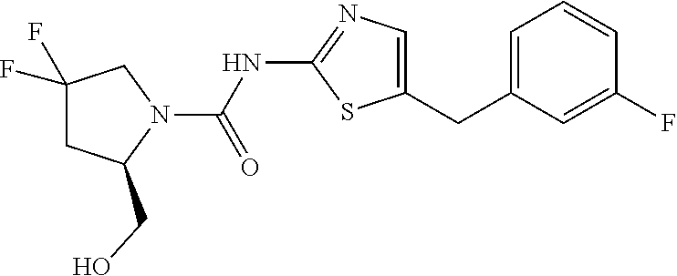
C1=C(CC2=CN=C(NC(=O)N3CC(F)(F)CC3CO)S2)C=C(F)C=C1
